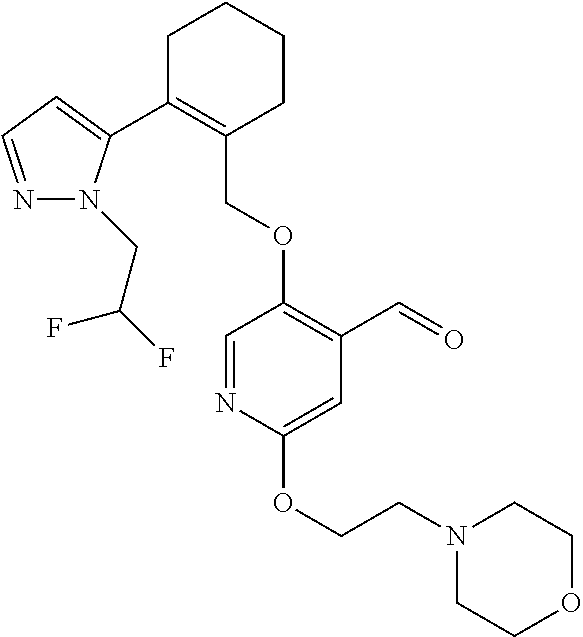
C1C(C2=CC=NN2CC(F)F)=C(COC2=C(C=O)C=C(OCCN3CCOCC3)N=C2)CCC1
